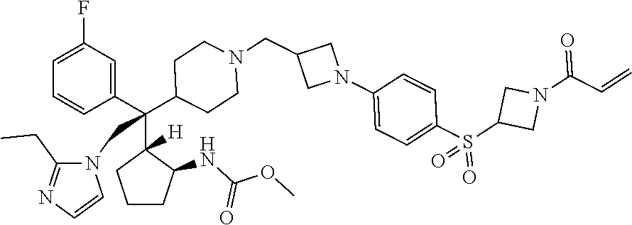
C1=C(F)C=C(C(C2([H])CCCC2NC(OC)=O)(C2CCN(CC3CN(C4=CC=C(S(C5CN(C(C=C)=O)C5)(=O)=O)C=C4)C3)CC2)CN2C(CC)=NC=C2)C=C1
